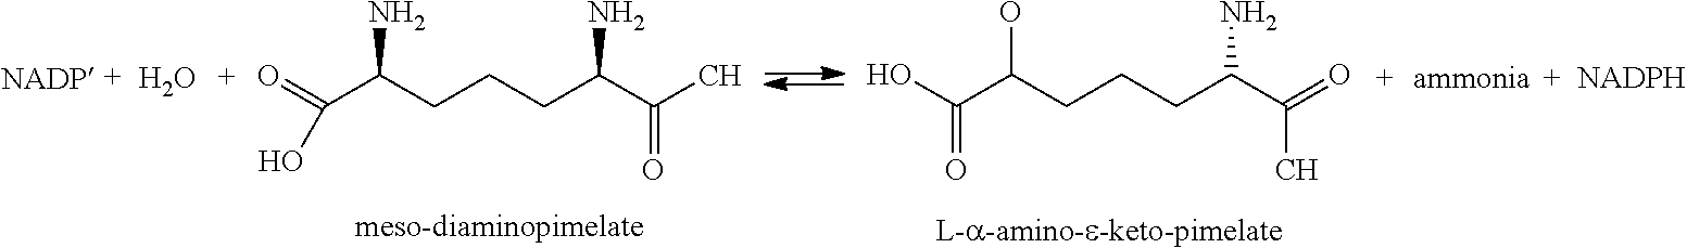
O.O=C(C(CCCC(C(C)=O)N)N)O.OC(C(CCCC(C(=O)C)N)O)=O
